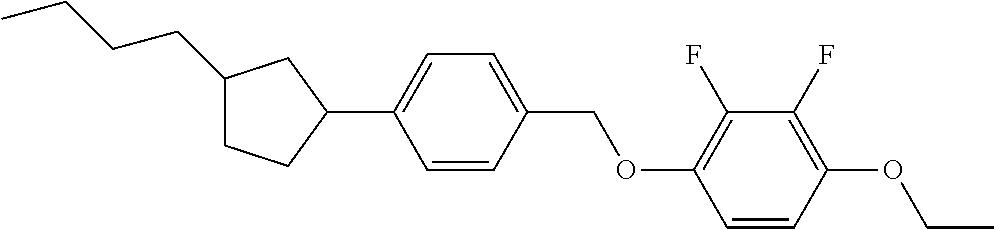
C1(CCCC)CCC(C2=CC=C(COC3=C(F)C(F)=C(OCC)C=C3)C=C2)C1
